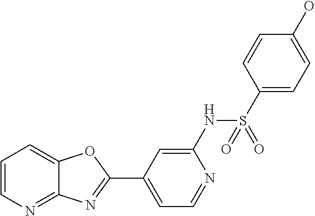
C1=C(NS(C2=CC=C(O)C=C2)(=O)=O)N=CC=C1C1=NC2=NC=CC=C2O1
